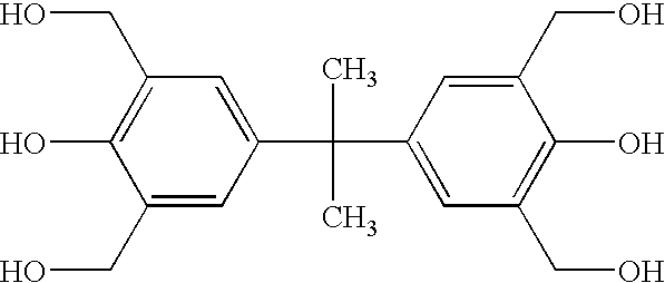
C1(CO)=CC(C(C)(C)C2=CC(CO)=C(O)C(CO)=C2)=CC(CO)=C1O
